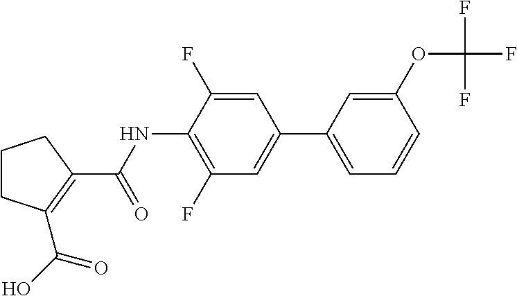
C1CC(C(O)=O)=C(C(NC2=C(F)C=C(C3=CC=CC(OC(F)(F)F)=C3)C=C2F)=O)C1
